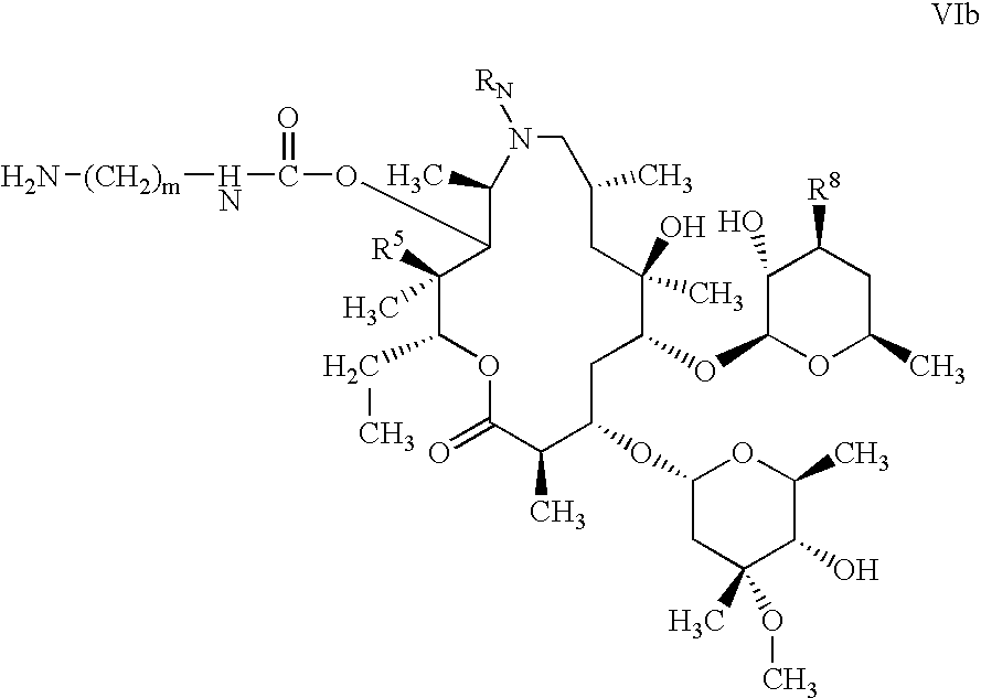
C1([R5])(C)C(CC)OC(=O)C(C)C(OC2CC(C)(OC)C(O)C(C)O2)CC(OC2C(O)C([R8])CC(C)O2)C(O)(C)CC(C)CN([RN])C(C)C1OC(=O)N[(CH2)m]N
